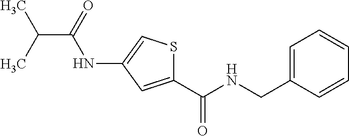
N(C(C1=CC(NC(C(C)C)=O)=CS1)=O)CC1=CC=CC=C1
